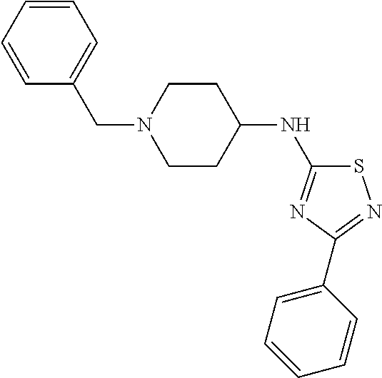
C1=CC=CC(CN2CCC(NC3=NC(C4=CC=CC=C4)=NS3)CC2)=C1
